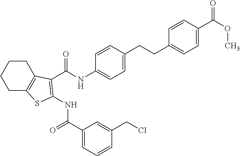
C(NC1=CC=C(CCC2=CC=C(C(OC)=O)C=C2)C=C1)(=O)C1=C(NC(C2=CC=CC(CCl)=C2)=O)SC2=C1CCCC2
